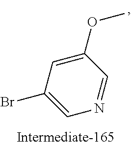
C1(OC)=CC(Br)=CN=C1
